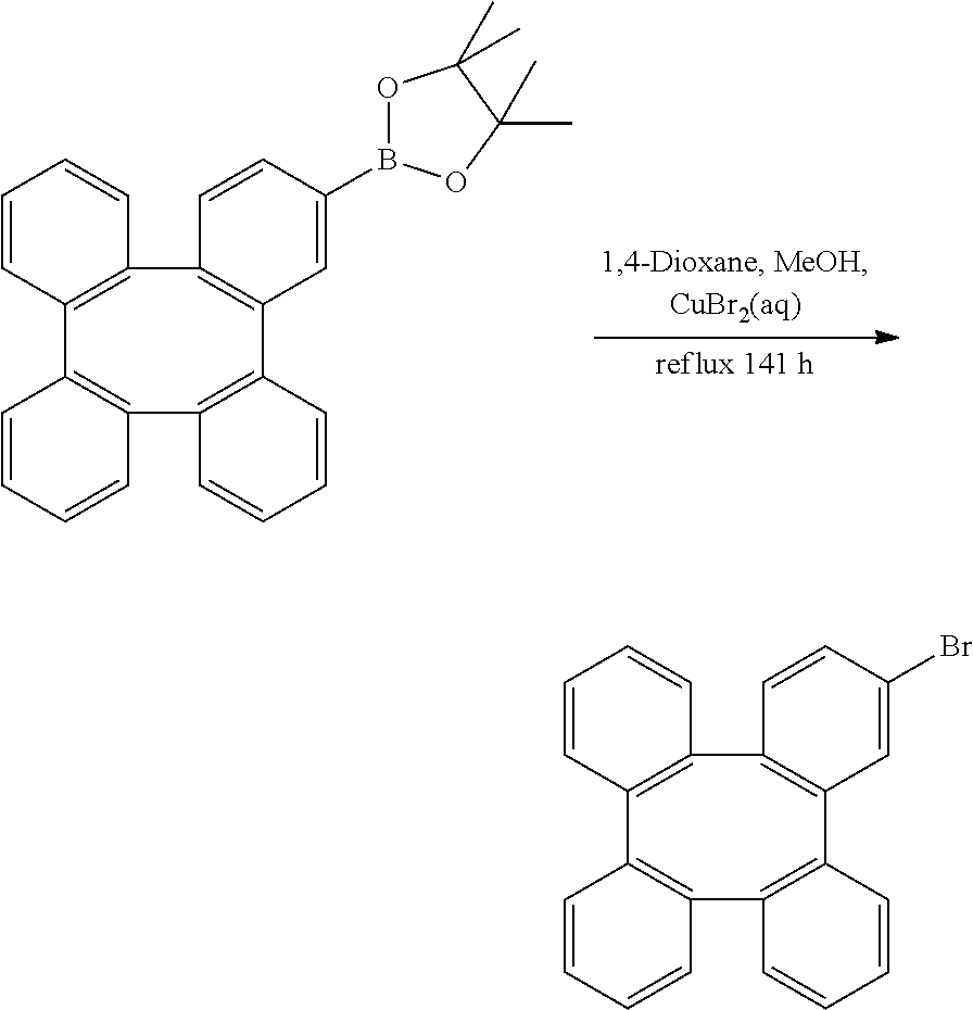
C1=CC2=C(C=C1)C1=C(C=CC=C1)C1=C(C3=C2C=CC=C3)C=CC(B2OC(C)(C)C(C)(C)O2)=C1.C1=CC2=C(C=C1)C1=C(C=C(Br)C=C1)C1=C(C3=C2C=CC=C3)C=CC=C1
